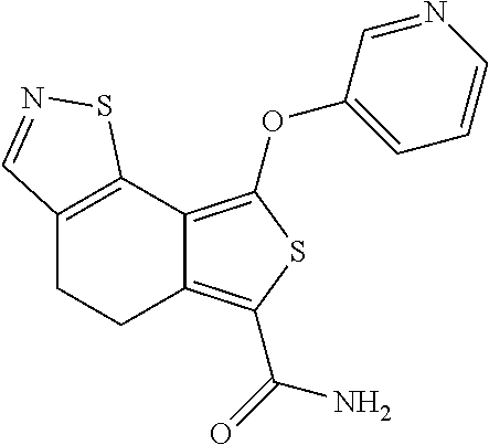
C12=C(C3=C(OC4=CC=CN=C4)SC(C(=O)N)=C3CC1)SN=C2
